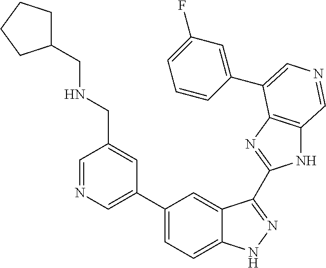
C1(C2=CN=CC(CNCC3CCCC3)=C2)=CC=C2C(=C1)C(C1=NC3=C(N1)C=NC=C3C1=CC(F)=CC=C1)=NN2
